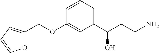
O1C(COC2=CC(C(CCN)O)=CC=C2)=CC=C1
